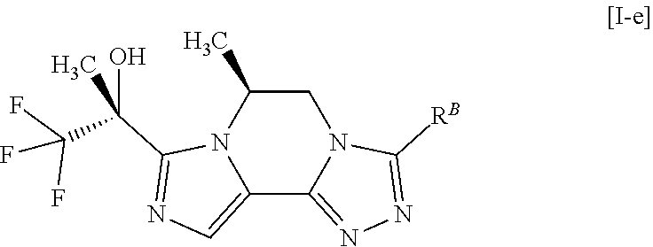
C12=CN=C(C(O)(C(F)(F)F)C)N1C(C)CN1C2=NN=C1[RB]
